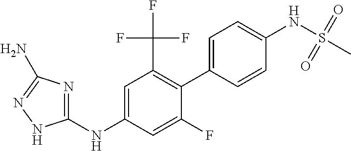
C1(NC2=CC(C(F)(F)F)=C(C3=CC=C(NS(C)(=O)=O)C=C3)C(F)=C2)=NC(N)=NN1
